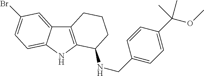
C12=C(NC3=CC=C(Br)C=C13)C(NCC1=CC=C(C(OC)(C)C)C=C1)CCC2
